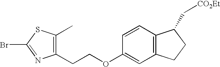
C1(CCOC2=CC3=C(C=C2)C(C[CO2Et])CC3)=C(C)SC(Br)=N1
